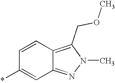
C1=CC2=C(COC)N(C)N=C2C=C1*
